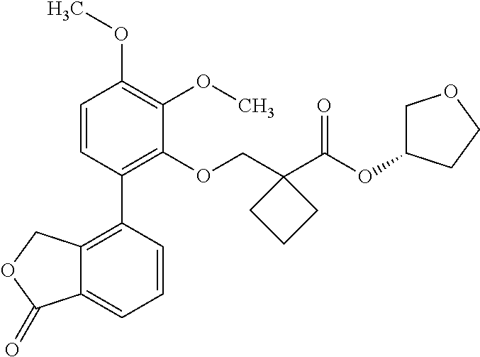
C1=CC(C2=C3C(=CC=C2)C(=O)OC3)=C(OCC2(C(OC3COCC3)=O)CCC2)C(OC)=C1OC
